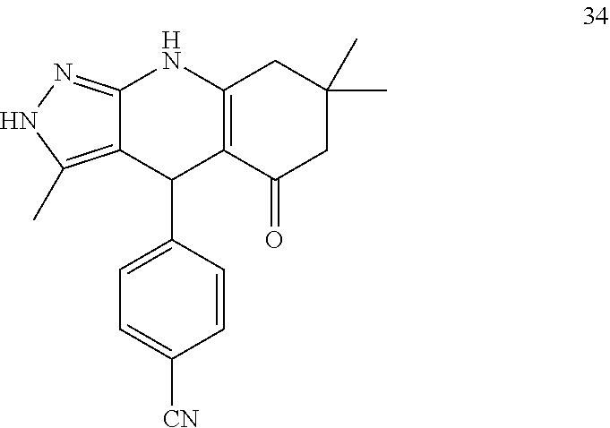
C12=NNC(C)=C1C(C1=CC=C([CN])C=C1)C1=C(N2)CC(C)(C)CC1=O
